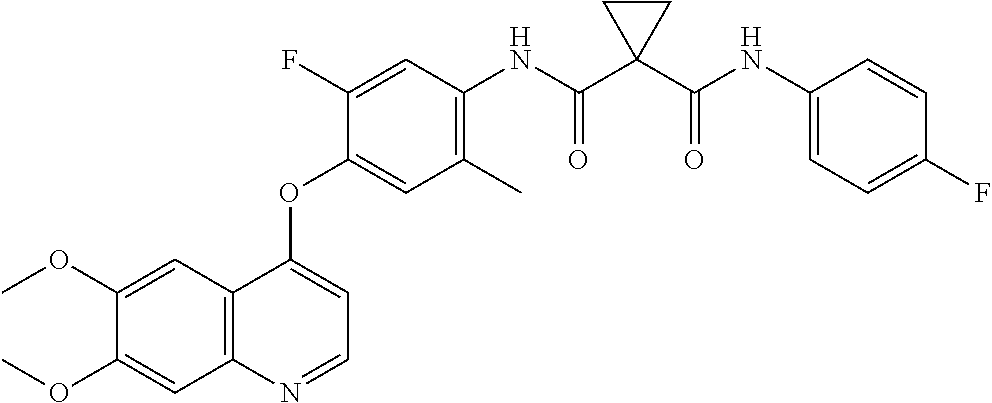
C1=C(OC)C(OC)=CC2=C1C(OC1=CC(C)=C(NC(C3(C(NC4=CC=C(F)C=C4)=O)CC3)=O)C=C1F)=CC=N2
